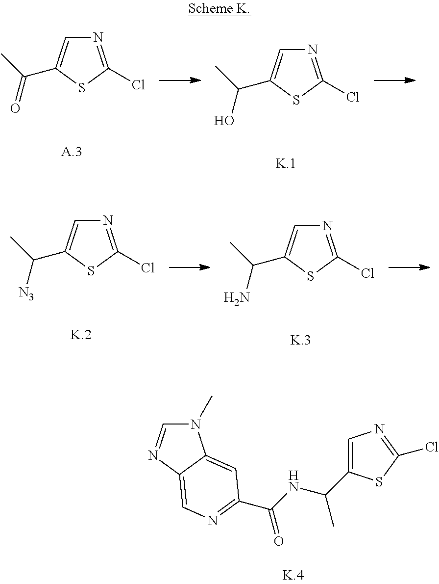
N1(C)C=NC2=CN=C(C(=O)NC(C)C3=CN=C(Cl)S3)C=C12.N1=C(Cl)SC(C(C)=O)=C1.N1=C(Cl)SC(C(C)O)=C1.N1=C(Cl)SC(C(C)[N3])=C1.N1=C(Cl)SC(C(C)N)=C1
